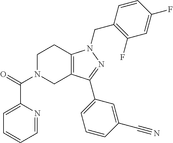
C1N(C(=O)C2=CC=CC=N2)CC2=C(C1)N(CC1=C(F)C=C(F)C=C1)N=C2C1=CC=CC(C#N)=C1
